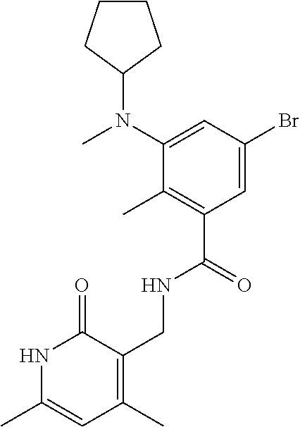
C1(N(C2CCCC2)C)=CC(Br)=CC(C(=O)NCC2=C(C)C=C(C)NC2=O)=C1C
